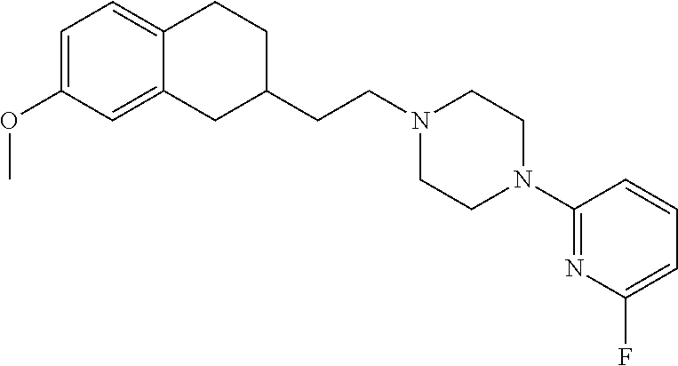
C1(CCN2CCN(C3=NC(F)=CC=C3)CC2)CCC2=CC=C(OC)C=C2C1
